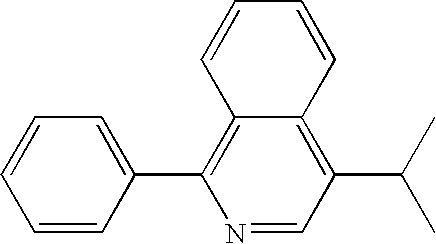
C12=C(C3=CC=CC=C3)N=CC(C(C)C)=C1C=CC=C2
